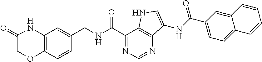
C12=C(C=CC(CNC(C3=NC=NC4=C3NC=C4NC(C3=CC=C4C(=C3)C=CC=C4)=O)=O)=C1)OCC(=O)N2
